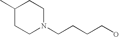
N1(CCCCO)CCC(C)CC1
